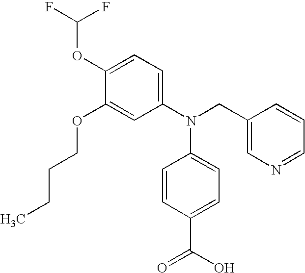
C1(OC(F)F)=CC=C(N(CC2=CN=CC=C2)C2=CC=C(C(O)=O)C=C2)C=C1OCCCC
